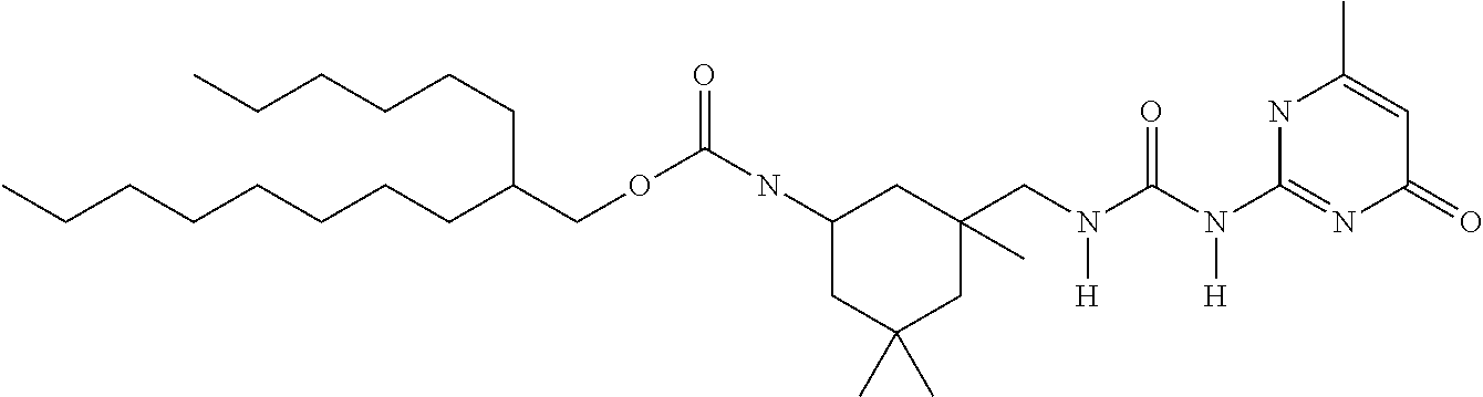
C(CC(COC(NC1CC(C)(C)CC(CN(C(N(C2=NC(=O)C=C(C)N2)[H])=O)[H])(C)C1)=O)CCCCCC)CCCCCC
